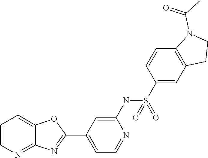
C1=CN=C2C(=C1)OC(C1=CC=NC(NS(C3=CC4=C(C=C3)N(C(C)=O)CC4)(=O)=O)=C1)=N2
